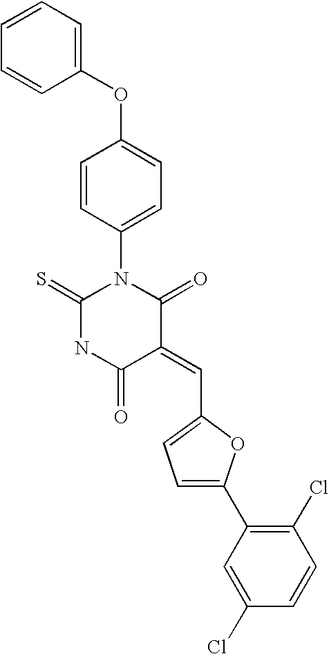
C1(OC2=CC=C(N3C(=S)NC(=O)C(=CC4=CC=C(C5=C(Cl)C=CC(Cl)=C5)O4)C3=O)C=C2)=CC=CC=C1
